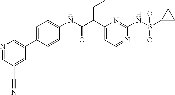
C1(C(C(NC2=CC=C(C3=CN=CC(C#N)=C3)C=C2)=O)CC)=CC=NC(NS(C2CC2)(=O)=O)=N1
